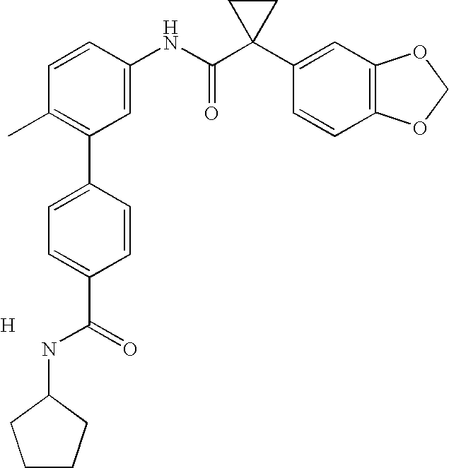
[H].C1=CC(NC(C2(C3=CC4=C(C=C3)OCO4)CC2)=O)=CC(C2=CC=C(C(=O)NC3CCCC3)C=C2)=C1C
